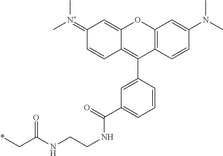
C12=C(C=CC(N(C)C)=C1)C(C1=CC(C(NCCNC(C*)=O)=O)=CC=C1)=C1C(=CC(=[N+](C)C)C=C1)O2
